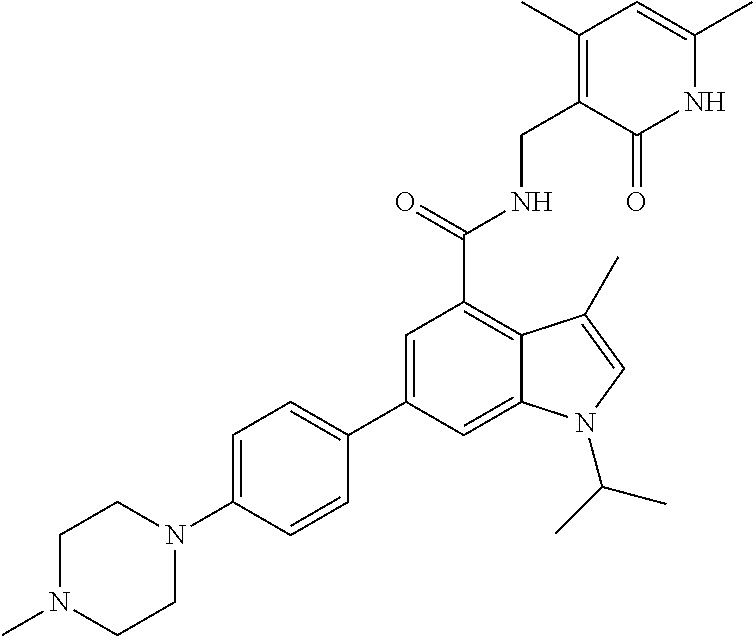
N1C(C)=CC(C)=C(CNC(C2=C3C(=CC(C4=CC=C(N5CCN(C)CC5)C=C4)=C2)N(C(C)C)C=C3C)=O)C1=O
